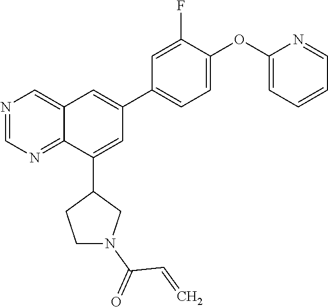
C1(OC2=CC=CC=N2)=CC=C(C2=CC3=CN=CN=C3C(C3CCN(C(=O)C=C)C3)=C2)C=C1F
